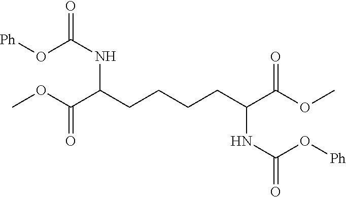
O(C(NC(CCCCC(C(OC)=O)NC(=O)O[Ph])C(=O)OC)=O)[Ph]
